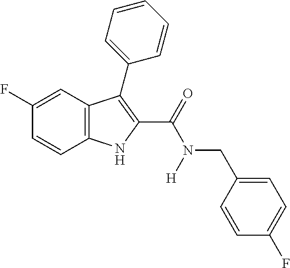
C1(F)=CC2=C(C=C1)NC(C(=O)N(CC1=CC=C(F)C=C1)[H])=C2C1=CC=CC=C1
